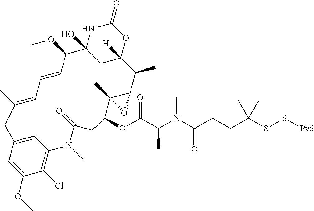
CC1=CC=CC(OC)C2(O)CC([H])(OC(=O)N2)C(C)C2C(C)(C(OC(C(N(C(CCC(SS[Pv6])(C)C)=O)C)C)=O)CC(=O)N(C)C3=C(Cl)C(OC)=CC(=C3)C1)O2
